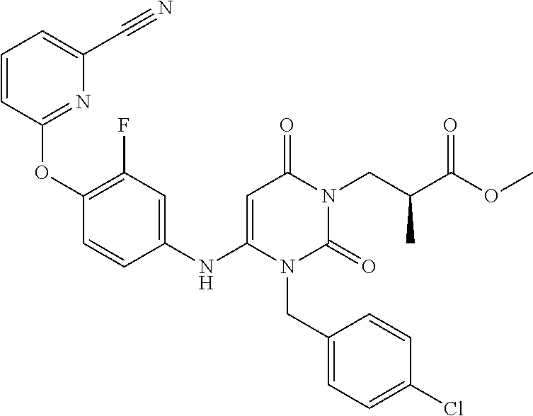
C1=CC(OC2=C(F)C=C(NC3=CC(=O)N(CC(C(OC)=O)C)C(=O)N3CC3=CC=C(Cl)C=C3)C=C2)=NC(C#N)=C1
